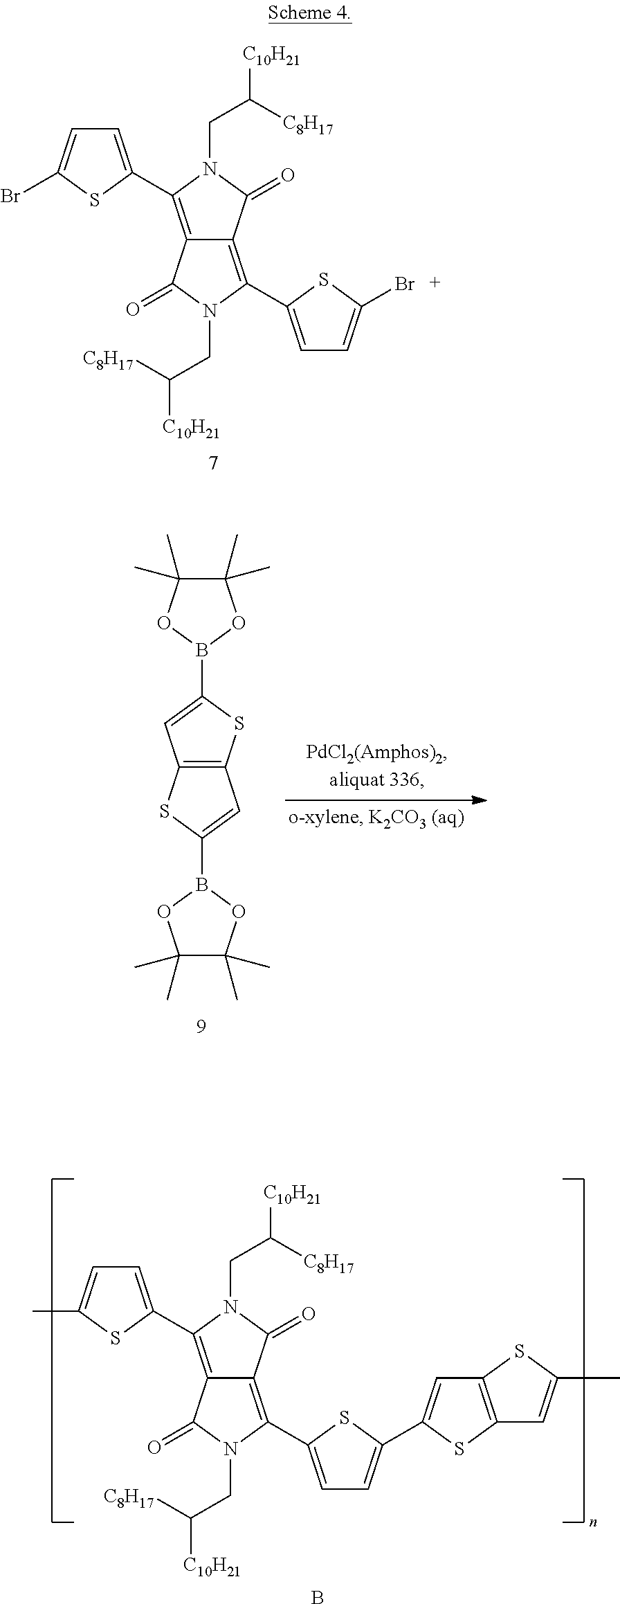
C1=C(Br)SC(C2=C3C(=C(C4=CC=C(Br)S4)N(CC([C10H21])[C8H17])C3=O)C(=O)N2CC([C8H17])[C10H21])=C1.C1(C)(C)C(C)(C)OB(C2=CC3=C(S2)C=C(B2OC(C)(C)C(C)(C)O2)S3)O1.B.C1=C(C)SC(C2=C3C(=C(C4=CC=C(C5=CC6=C(S5)C=C(C)S6)S4)N(CC([C10H21])[C8H17])C3=O)C(=O)N2CC([C8H17])[C10H21])=C1
